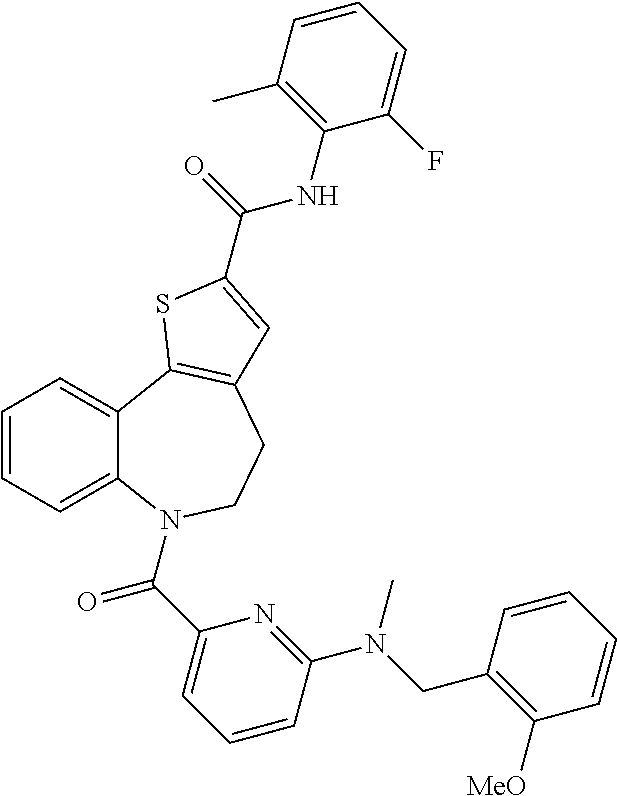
C1=CC=C2C(=C1)C1=C(CCN2C(C2=CC=CC(N(CC3=C([MeO])C=CC=C3)C)=N2)=O)C=C(C(NC2=C(C)C=CC=C2F)=O)S1
